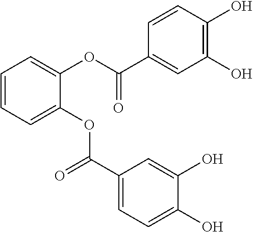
C1=CC=C(OC(C2=CC=C(O)C(O)=C2)=O)C(OC(C2=CC(O)=C(O)C=C2)=O)=C1
